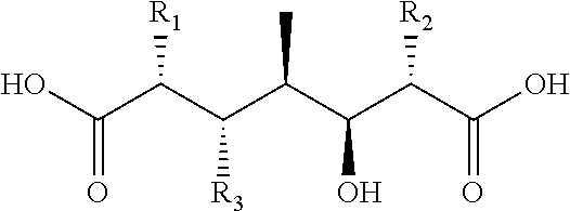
OC(C(C(C(C(C(C(O)=O)[R2])O)C)[R3])[R1])=O
